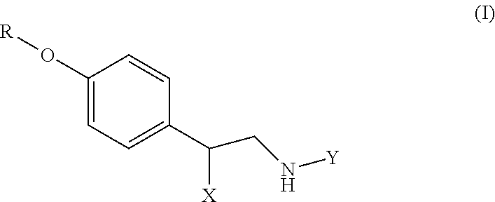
C1(O[R])=CC=C(C([X])CN[Y])C=C1
